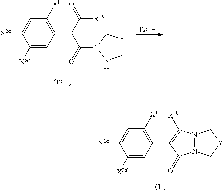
C1([X3d])=CC(C2=C([R1b])N3N(C2=O)C[Y]C3)=C([X1])C=C1[X2a].C1([X3d])=CC(C(C(=O)[R1b])C(=O)N2C[Y]CN2)=C([X1])C=C1[X2a].[TsOH]
